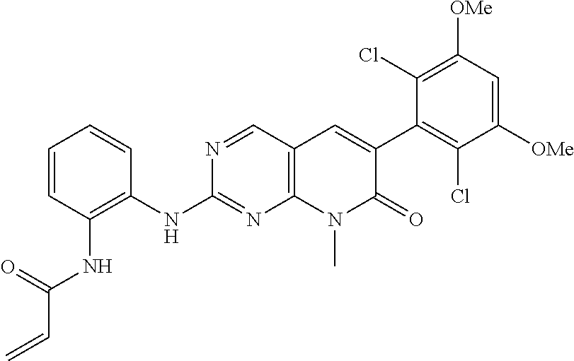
N1=CC2=C(N=C1NC1=C(NC(C=C)=O)C=CC=C1)N(C)C(=O)C(C1=C(Cl)C([OMe])=CC([OMe])=C1Cl)=C2
